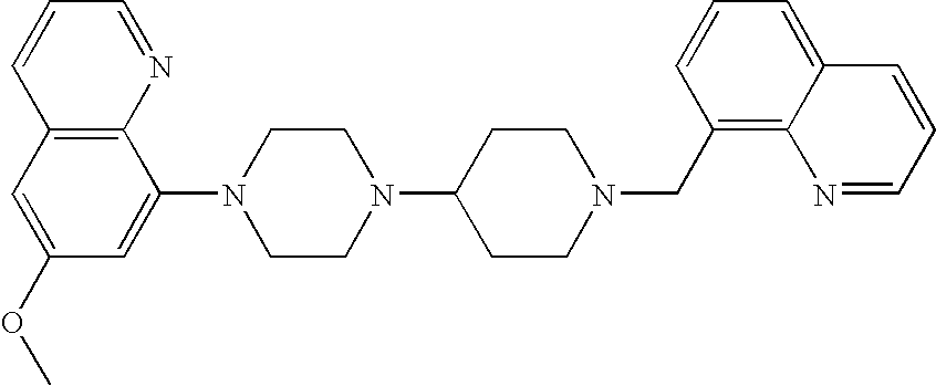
C1=NC2=C(C=C1)C=C(OC)C=C2N1CCN(C2CCN(CC3=C4C(=CC=C3)C=CC=N4)CC2)CC1
